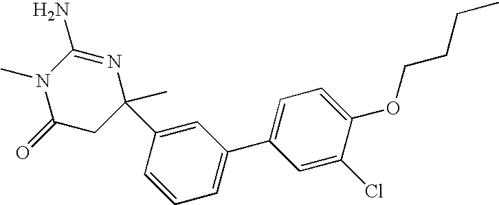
C1(=O)CC(C)(C2=CC(C3=CC=C(OCCCC)C(Cl)=C3)=CC=C2)N=C(N)N1C
